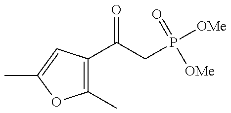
C1(C)=C(C(=O)CP([OMe])(=O)[OMe])C=C(C)O1
